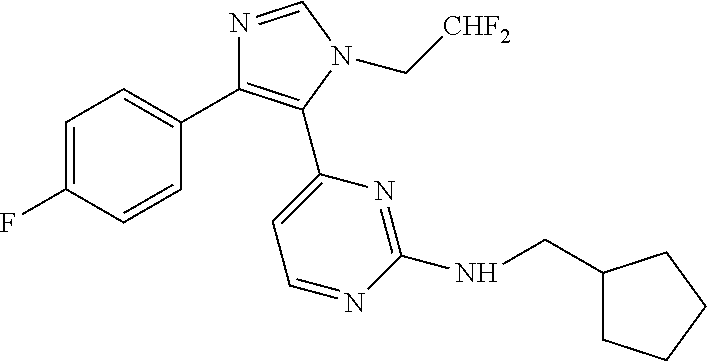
C1=C(F)C=CC(C2=C(C3=CC=NC(NCC4CCCC4)=N3)N(C[CHF2])C=N2)=C1
